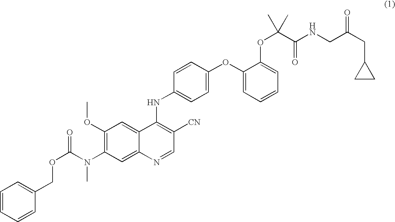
N(C1=CC=C(OC2=CC=CC=C2OC(C(=O)NCC(CC2CC2)=O)(C)C)C=C1)C1=C([CN])C=NC2=CC(N(C(OCC3=CC=CC=C3)=O)C)=C(OC)C=C12
